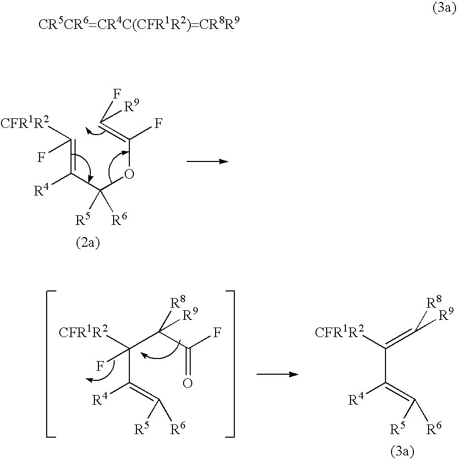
C(=C(C(OC(=C(F)[R9])F)([R6])[R5])[R4])(F)[CFR1R2].C(C(=C([R5])[R6])[R4])(=C([R8])[R9])[CFR1R2].C(C(=C([R5])[R6])[R4])(C(C(=O)F)([R8])[R9])([CFR1R2])F
